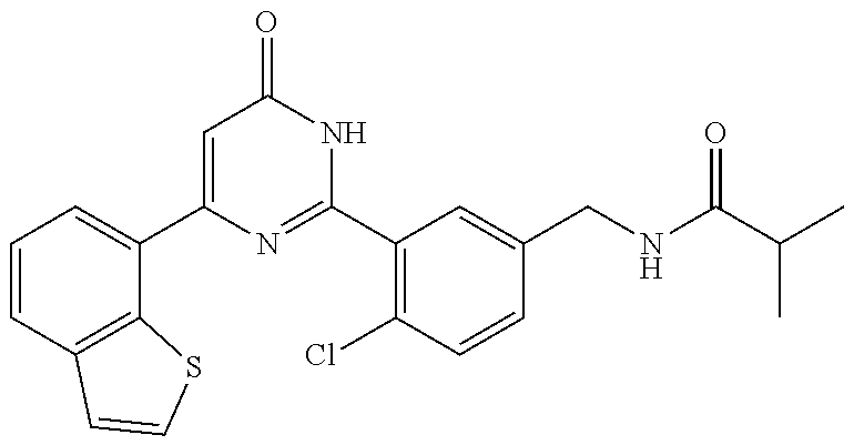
C1(C2=CC=CC3=C2SC=C3)=CC(=O)NC(C2=C(Cl)C=CC(CNC(C(C)C)=O)=C2)=N1
